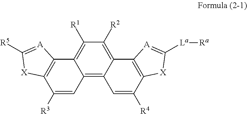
C1([R2])=C2C(=C3C(=C1[R1])C1=C(C([R3])=C3)[X]C([R5])=[A]1)C=C([R4])C1=C2[A]=C([La][Ra])[X]1
